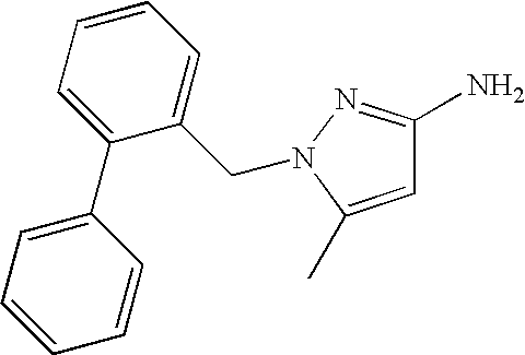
NC1=NN(CC2=CC=CC=C2C2=CC=CC=C2)C(C)=C1
